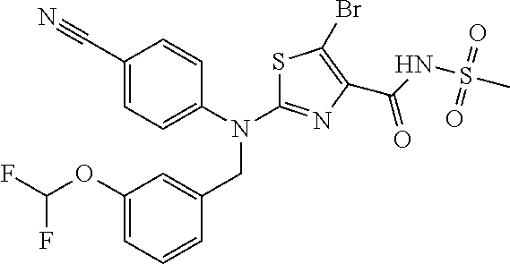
C1(C#N)=CC=C(N(C2=NC(C(NS(C)(=O)=O)=O)=C(Br)S2)CC2=CC(OC(F)F)=CC=C2)C=C1
